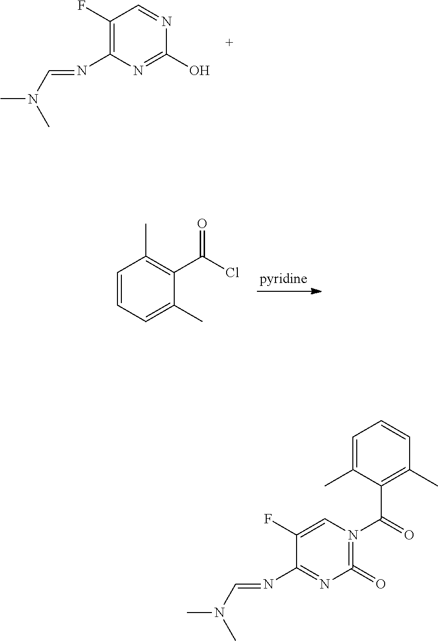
N1=CC(F)=C(N=CN(C)C)N=C1O.C1(C(Cl)=O)=C(C)C=CC=C1C.N1(C(C2=C(C)C=CC=C2C)=O)=C(=O)N=C(N=CN(C)C)C(F)=C1
